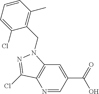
N1=CC(C(O)=O)=CC2=C1C(Cl)=NN2CC1=C(C)C=CC=C1Cl
